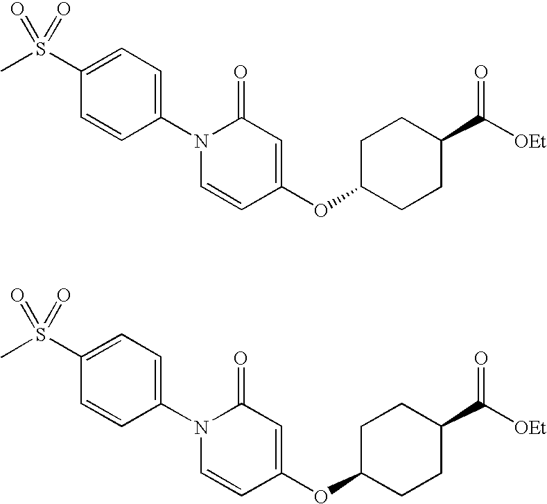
C1=C(S(C)(=O)=O)C=CC(N2C=CC(OC3CCC(C(=O)[OEt])CC3)=CC2=O)=C1.C1=C(S(C)(=O)=O)C=CC(N2C=CC(OC3CCC(C(=O)[OEt])CC3)=CC2=O)=C1
